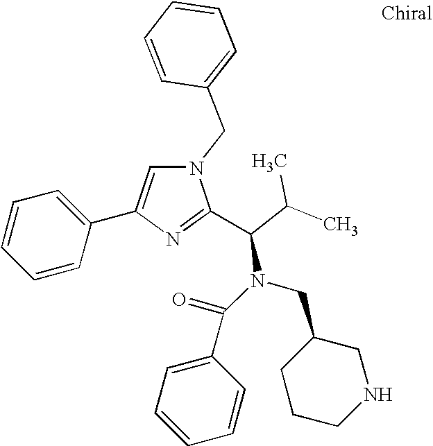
N1(CC2=CC=CC=C2)C=C(C2=CC=CC=C2)N=C1C(C(C)C)N(C(=O)C1=CC=CC=C1)CC1CCCNC1
